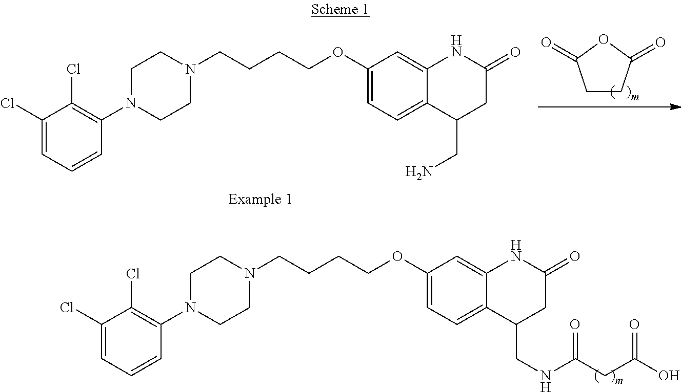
C1CC(=O)OC1=O.C1(Cl)=CC=CC(N2CCN(CCCCOC3=CC=C4C(=C3)NC(=O)CC4CN)CC2)=C1Cl.C1(Cl)=CC=CC(N2CCN(CCCCOC3=CC=C4C(=C3)NC(=O)CC4CNC(CC(O)=O)=O)CC2)=C1Cl
